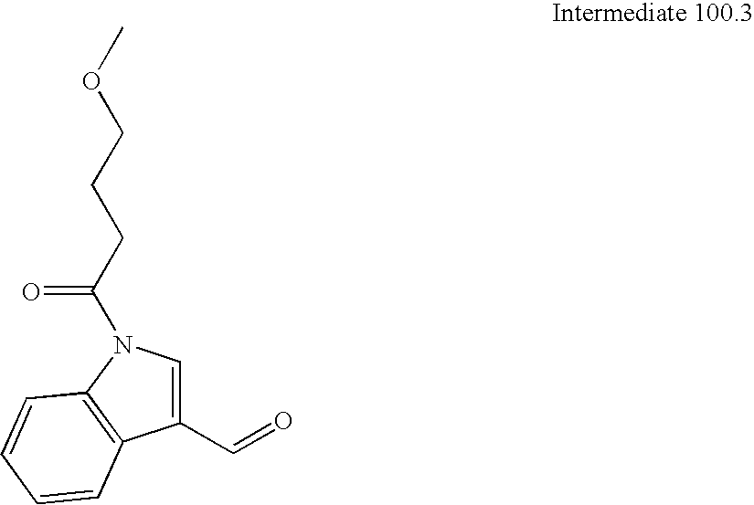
C1(C=O)=CN(C(CCCOC)=O)C2=C1C=CC=C2
